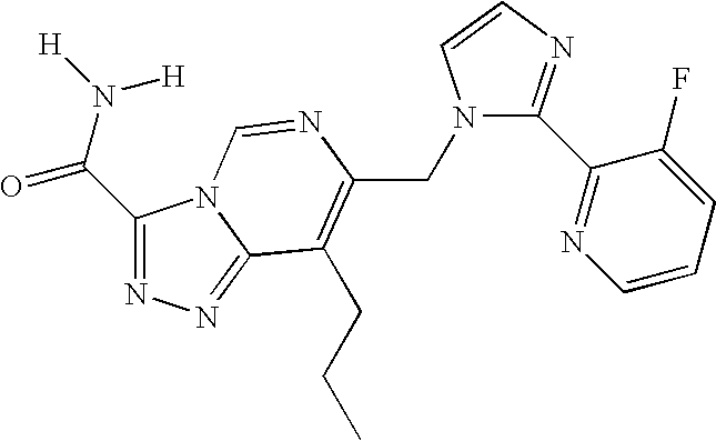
C(C1=C(CCC)C2=NN=C(C(N([H])[H])=O)N2C=N1)N1C(C2=NC=CC=C2F)=NC=C1
